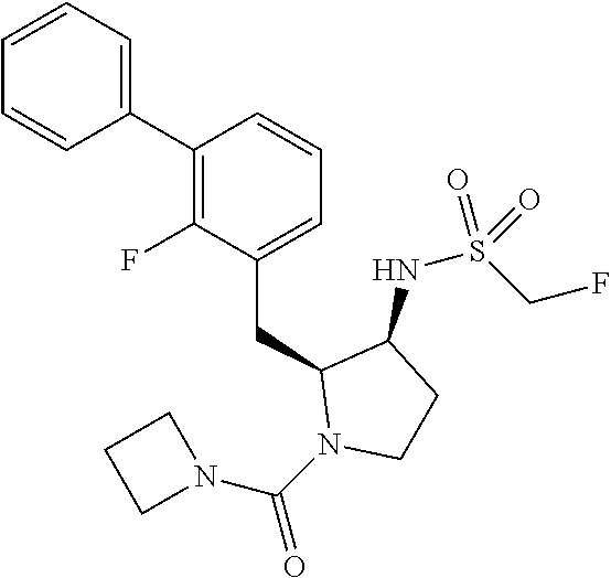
C1(C2=C(F)C(CC3N(C(=O)N4CCC4)CCC3NS(CF)(=O)=O)=CC=C2)=CC=CC=C1
